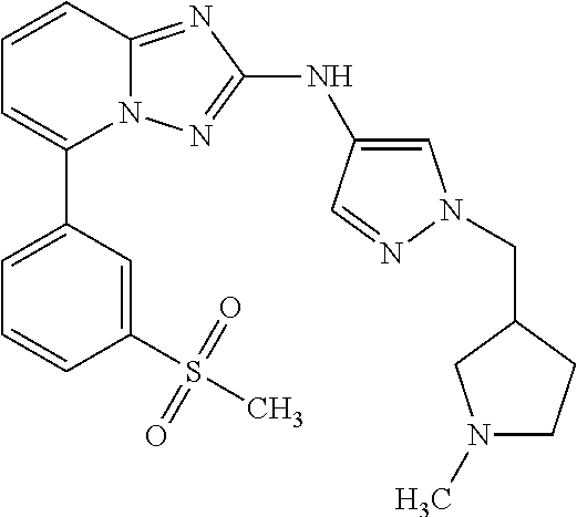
C1(S(=O)(=O)C)=CC(C2=CC=CC3=NC(NC4=CN(CC5CN(C)CC5)N=C4)=NN23)=CC=C1
